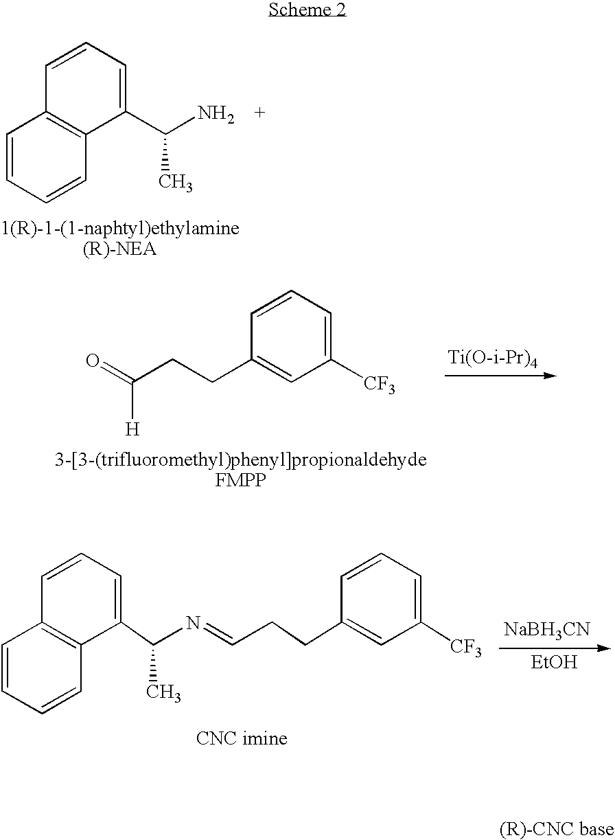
C1=CC=CC2=C1C=CC=C2C(N)C.O=C(CCC1=CC([CF3])=CC=C1)[H].[NaBH3CN].[EtOH].C1=CC=CC2=C1C=CC=C2C(N=CCCC1=CC([CF3])=CC=C1)C
